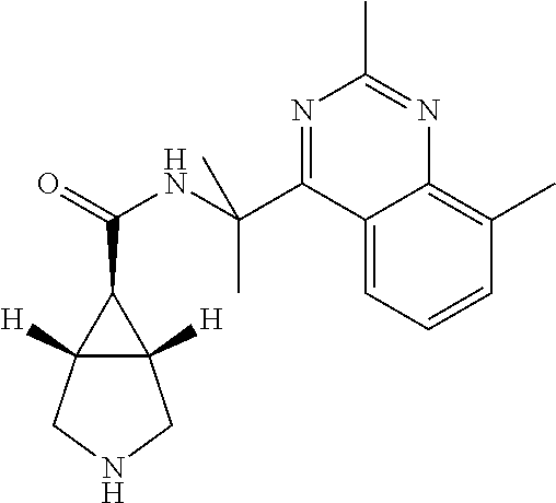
C12([H])C([H])(CNC1)C2C(=O)NC(C1=NC(C)=NC2=C(C)C=CC=C12)(C)C
